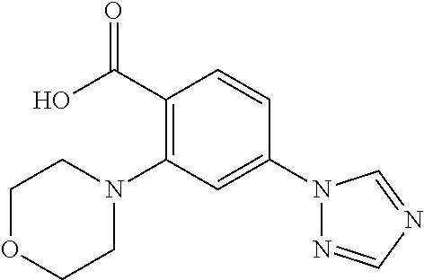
C(C1=C(N2CCOCC2)C=C(N2N=CN=C2)C=C1)(O)=O
